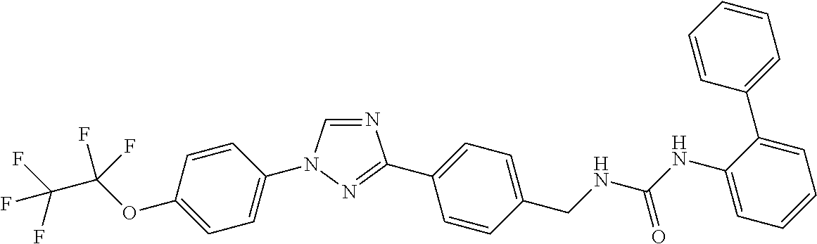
C1=CC(OC(C(F)(F)F)(F)F)=CC=C1N1C=NC(C2=CC=C(CNC(NC3=CC=CC=C3C3=CC=CC=C3)=O)C=C2)=N1
